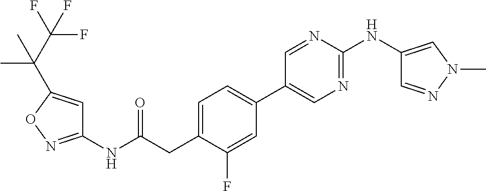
C1=C(CC(NC2=NOC(C(C(F)(F)F)(C)C)=C2)=O)C(F)=CC(C2=CN=C(NC3=CN(C)N=C3)N=C2)=C1
